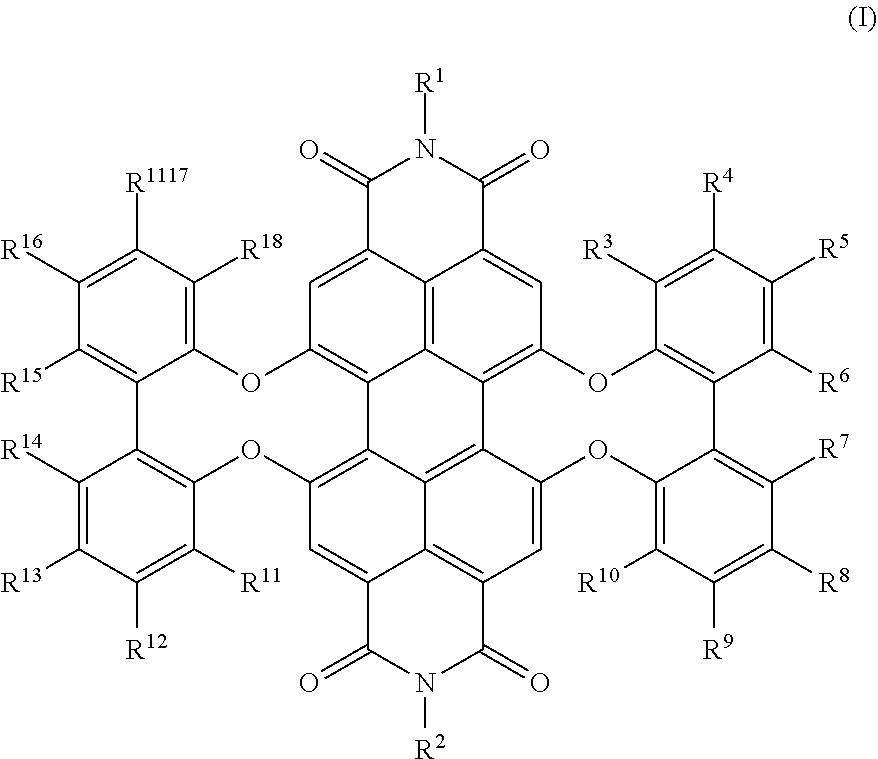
C1([R16])=C([R1117])C([R18])=C2C(=C1[R15])C1=C(C([R11])=C([R12])C([R13])=C1[R14])OC1=C3C4=C(O2)C=C2C5=C4C4=C(C=C5C(=O)N([R1])C2=O)OC2=C(C5=C([R7])C([R8])=C([R9])C([R10])=C5OC5=CC6=C(C3=C45)C(=C1)C(=O)N([R2])C6=O)C([R6])=C([R5])C([R4])=C2[R3]
